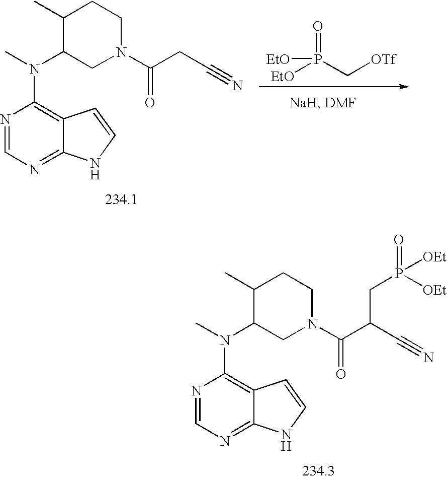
N1=CN=C2C(=C1N(C)C1CN(C(CC#N)=O)CCC1C)C=CN2.[EtO]P(C[OTf])(=O)[EtO].N1=CN=C2C(=C1N(C)C1CN(C(C(C#N)CP(=O)([OEt])[OEt])=O)CCC1C)C=CN2
